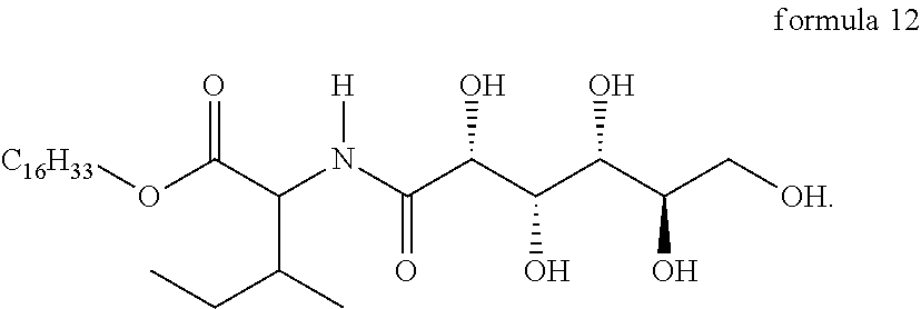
[C16H33]OC(C(N(C(C(C(C(C(C[OH])O)O)O)O)=O)[H])C(C)CC)=O
